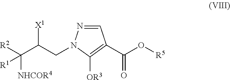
C1=NN(CC(C([R2])([NHCOR4])[R1])[X1])C([OR3])=C1C(O[R5])=O
